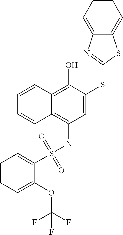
C1=C(SC2=NC3=CC=CC=C3S2)C(O)=C2C(=C1NS(C1=CC=CC=C1OC(F)(F)F)(=O)=O)C=CC=C2
